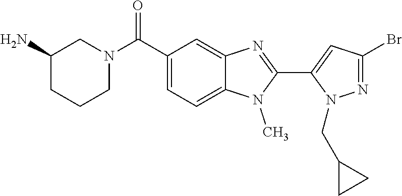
C1(Br)=NN(CC2CC2)C(C2=NC3=CC(C(N4CCCC(N)C4)=O)=CC=C3N2C)=C1
